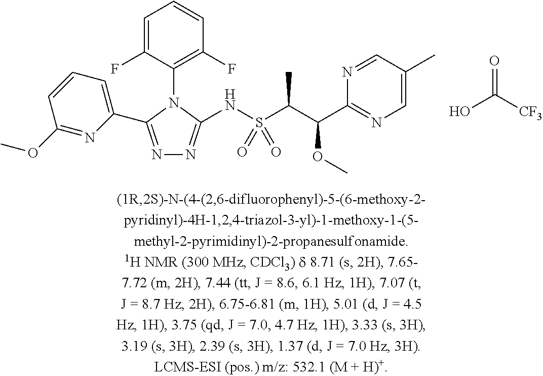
C1=C(F)C(N2C(C3=CC=CC(OC)=N3)=NN=C2NS(C(C(C2=NC=C(C)C=N2)OC)C)(=O)=O)=C(F)C=C1.OC([CF3])=O
